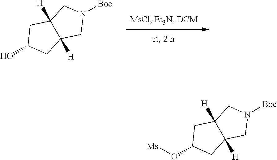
N1([Boc])CC2([H])C([H])(C1)CC(O)C2.N1([Boc])CC2([H])C([H])(C1)CC(O[Ms])C2
